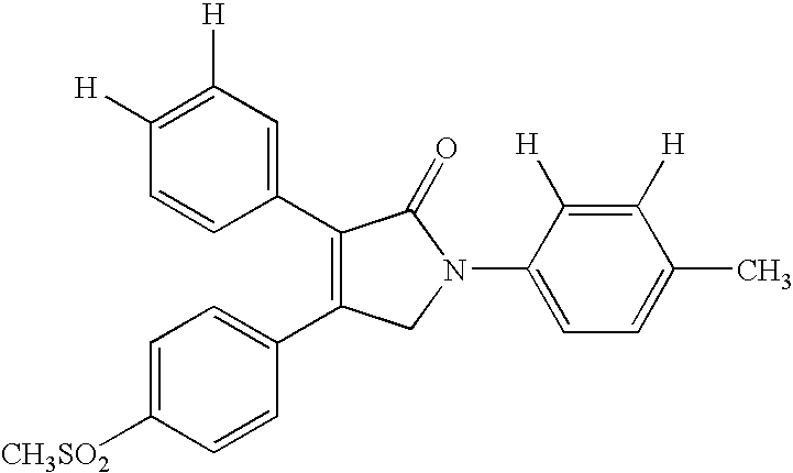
[CH3SO2]C1=CC=C(C2=C(C3=CC([H])=C([H])C=C3)C(=O)N(C3=CC=C(C)C([H])=C3[H])C2)C=C1
